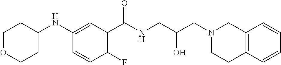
C1(NC2CCOCC2)=CC(C(NCC(CN2CC3=C(CC2)C=CC=C3)O)=O)=C(F)C=C1
